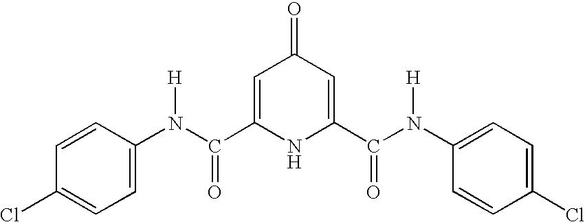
C1=C(C(N(C2=CC=C(Cl)C=C2)[H])=O)NC(C(N(C2=CC=C(Cl)C=C2)[H])=O)=CC1=O
